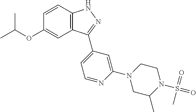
C1=CC2=C(C=C1OC(C)C)C(C1=CC=NC(N3CC(C)N(S(=O)(=O)C)CC3)=C1)=NN2
